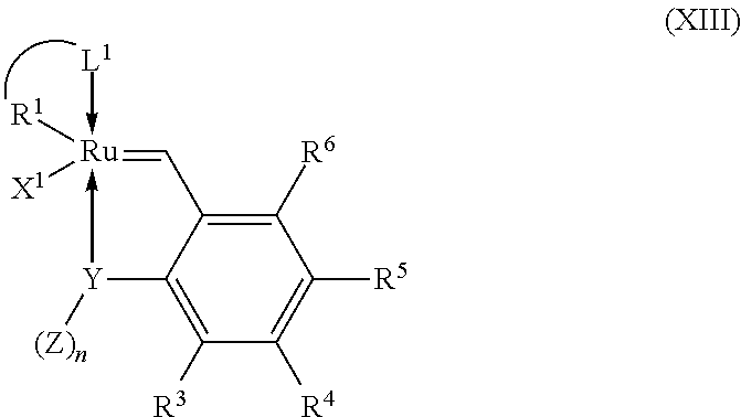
C12=C([R3])C([R4])=C([R5])C([R6])=C1C=[Ru](-[L1])([R1])([X1])-[Y]2[(Z)n]
